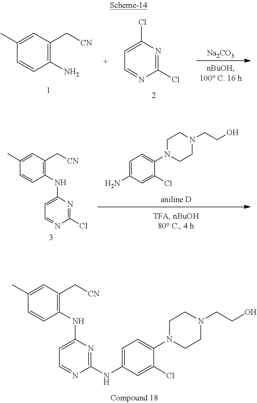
C1=C(NC2=NC(NC3=C(C[CN])C=C(C)C=C3)=CC=N2)C=C(Cl)C(N2CCN(CCO)CC2)=C1.C1=C(N)C=C(Cl)C(N2CCN(CCO)CC2)=C1.C1(C[CN])=C(NC2=CC=NC(Cl)=N2)C=CC(C)=C1.C1(C)=CC(C[CN])=C(N)C=C1.[Na2CO3].C1=NC(Cl)=NC(Cl)=C1
